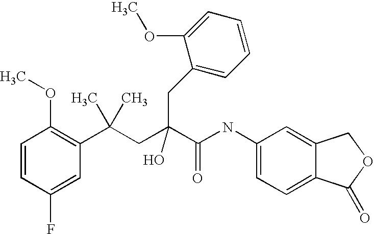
C1=CC(F)=CC(C(CC(C(NC2=CC=C3C(=C2)COC3=O)=O)(O)CC2=CC=CC=C2OC)(C)C)=C1OC
